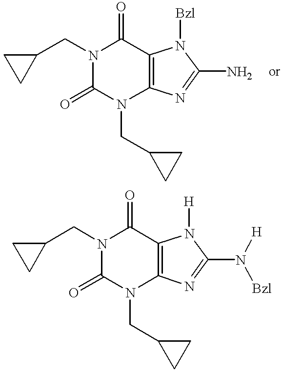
N1(CC2CC2)C(=O)N(CC2CC2)C2=C(C1=O)N([Bzl])C(N)=N2.N1(CC2CC2)C(=O)N(CC2CC2)C2=C(C1=O)N([H])C(N([Bzl])[H])=N2
